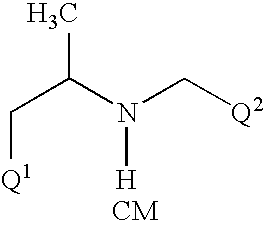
C(C(N(C[Q2])[H])C)[Q1].[CM]
